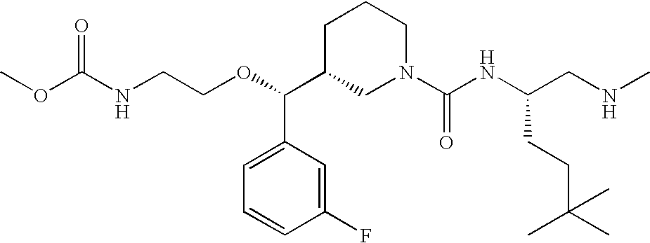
O(C(C1CN(C(NC(CCC(C)(C)C)CNC)=O)CCC1)C1=CC=CC(F)=C1)CCNC(OC)=O
